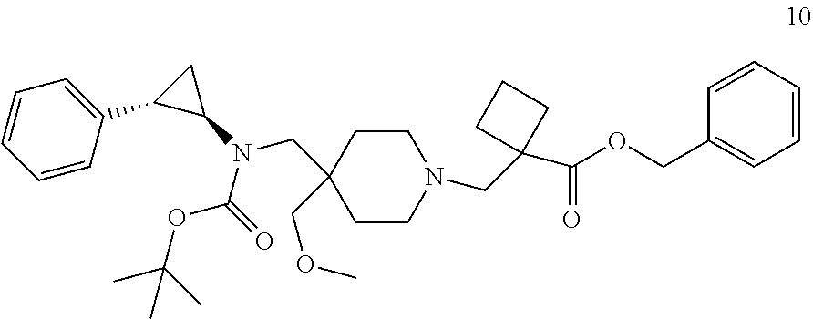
C1=CC(C2C(N(CC3(COC)CCN(CC4(C(=O)OCC5=CC=CC=C5)CCC4)CC3)C(=O)OC(C)(C)C)C2)=CC=C1
